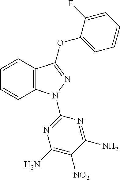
C1=CC2=C(C=C1)N(C1=NC(N)=C([NO2])C(N)=N1)N=C2OC1=CC=CC=C1F
